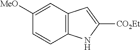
C1([MeO])=CC2=C(C=C1)NC([CO2Et])=C2
